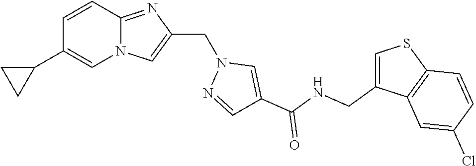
N12C(=NC(CN3N=CC(C(NCC4=CSC5=C4C=C(Cl)C=C5)=O)=C3)=C1)C=CC(C1CC1)=C2
